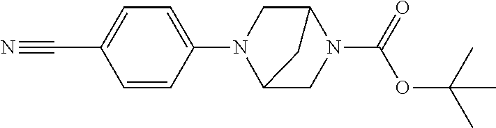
N#CC1=CC=C(N2C3CN(C(=O)OC(C)(C)C)C(C2)C3)C=C1
